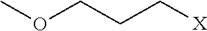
COCCC[X]
